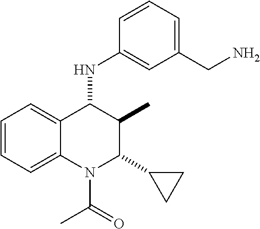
C12=CC=CC=C1N(C(C)=O)C(C1CC1)C(C)C2NC1=CC(CN)=CC=C1
